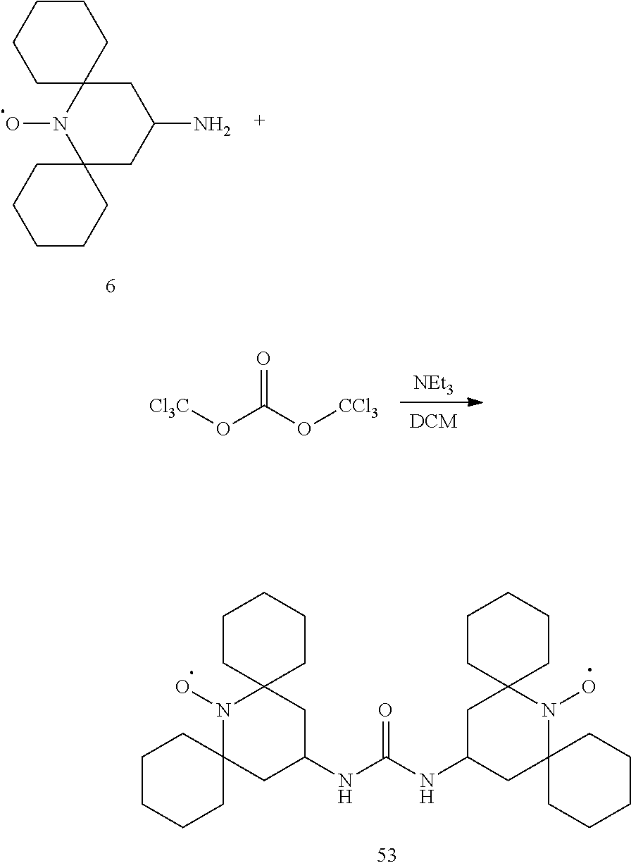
C1C2(N(O)C3(CC1N)CCCCC3)CCCCC2.[Cl3C]OC(O[CCl3])=O.[NEt3].N1(O)C2(CC(NC(NC3CC4(N(O)C5(C3)CCCCC5)CCCCC4)=O)CC13CCCCC3)CCCCC2
